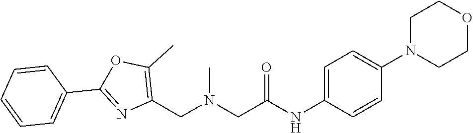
C1N(C2=CC=C(NC(CN(CC3=C(C)OC(C4=CC=CC=C4)=N3)C)=O)C=C2)CCOC1
